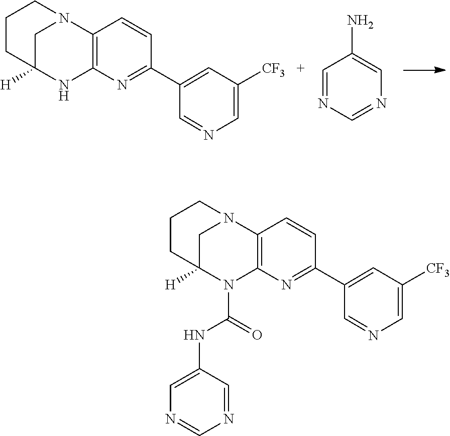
C12=C(N=C(C3=CC([CF3])=CN=C3)C=C1)NC1([H])CN2CCC1.C1=NC=NC=C1N.C12=C(N=C(C3=CC([CF3])=CN=C3)C=C1)N(C(=O)NC1=CN=CN=C1)C1([H])CN2CCC1
